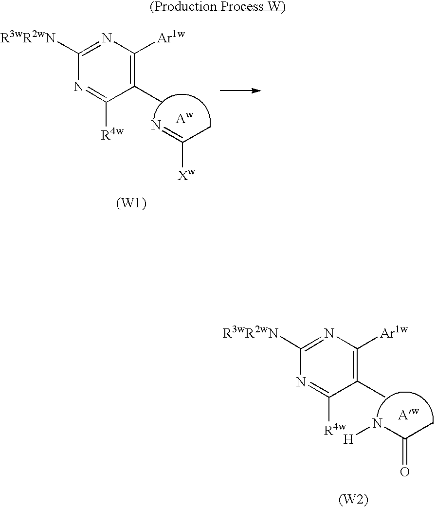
C1(C)=C([Ar1w])N=C([R3wR2wN])N=C1[R4w].C([Xw])(C)=N.[Aw].[(W1)].C1(C)=C([Ar1w])N=C([R3wR2wN])N=C1[R4w].C(=O)(C)N[H].[Aw].[(W2)]
